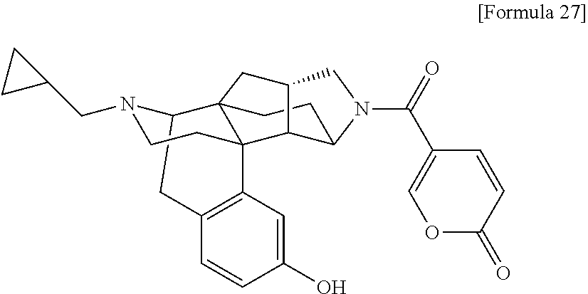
C12CC3=C(C=C(O)C=C3)C3(CCN1CC1CC1)C21CCC2C3C(C1)CN2C(=O)C1=COC(=O)C=C1
